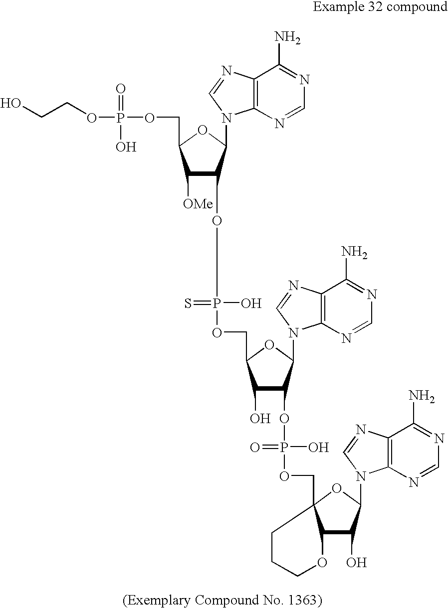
P(OCCO)(OCC1C([OMe])C(OP(=S)(O)OCC2C(O)C(OP(O)(=O)OCC34C(C(O)C(N5C6=C(N=C5)C(N)=NC=N6)O3)OCCC4)C(N3C4=C(N=C3)C(N)=NC=N4)O2)C(N2C3=C(N=C2)C(N)=NC=N3)O1)(=O)O
